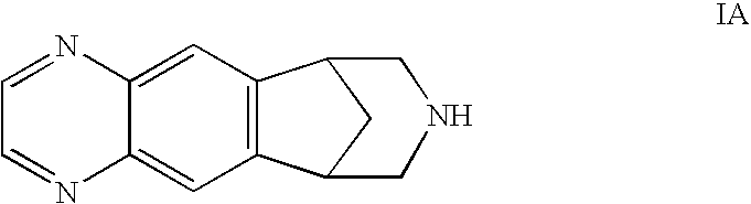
C1=C2C(=CC3=C1C1CC3CNC1)N=CC=N2
